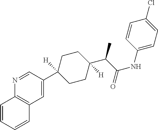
C12=C(N=CC(C3([H])CCC(C(C(NC4=CC=C(Cl)C=C4)=O)C)([H])CC3)=C1)C=CC=C2
